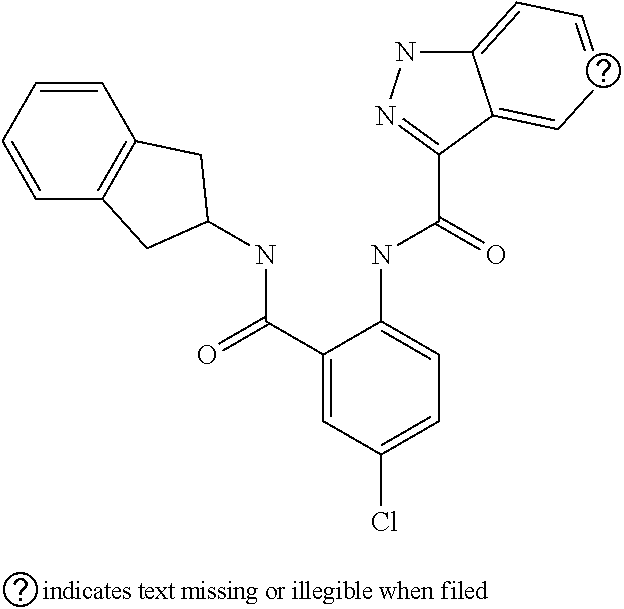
N(C(C1=CC(Cl)=CC=C1NC(=O)C1=NNC2=CC=CC=C21)=O)C1CC2=C(C=CC=C2)C1
